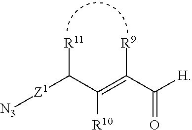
[N3][Z1]C(C(=C(C([H])=O)[R9])[R10])[R11]
